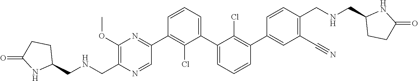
C1(OC)=C(CNCC2CCC(=O)N2)N=CC(C2=C(Cl)C(C3=CC=CC(C4=CC(C#N)=C(CNCC5CCC(=O)N5)C=C4)=C3Cl)=CC=C2)=N1
